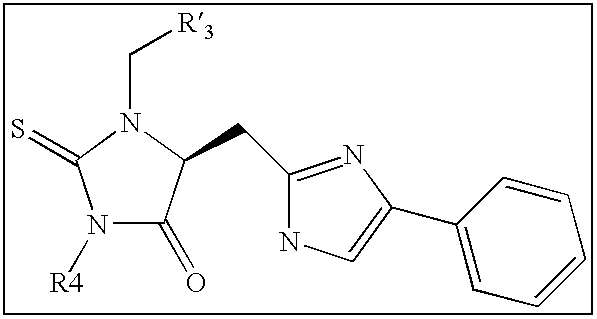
N1([R4])C(=O)C(CC2=NC(C3=CC=CC=C3)=CN2)N(C[R3])C1=S
